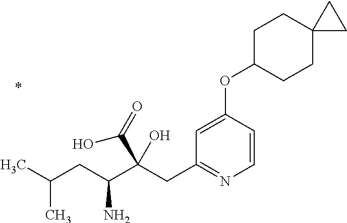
C1=CC(OC2CCC3(CC2)CC3)=CC(CC(C(CC(C)C)N)(C(=O)O)O)=N1
